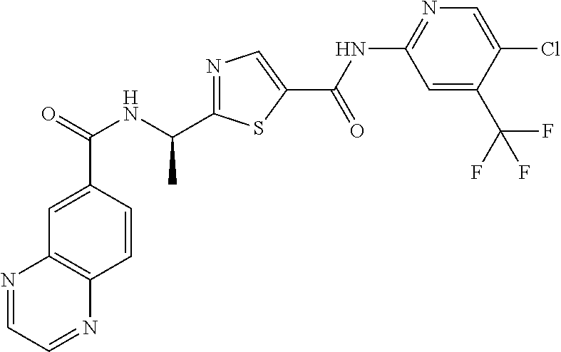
C1=CC(C(=O)NC(C)C2=NC=C(C(NC3=NC=C(Cl)C(C(F)(F)F)=C3)=O)S2)=CC2=C1N=CC=N2
